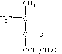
C(=C)(C(=O)[OCH2CH2OH])C
